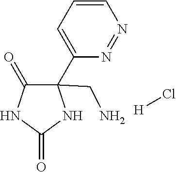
C1(CN)(C2=CC=CN=N2)C(=O)NC(=O)N1.[H]Cl
